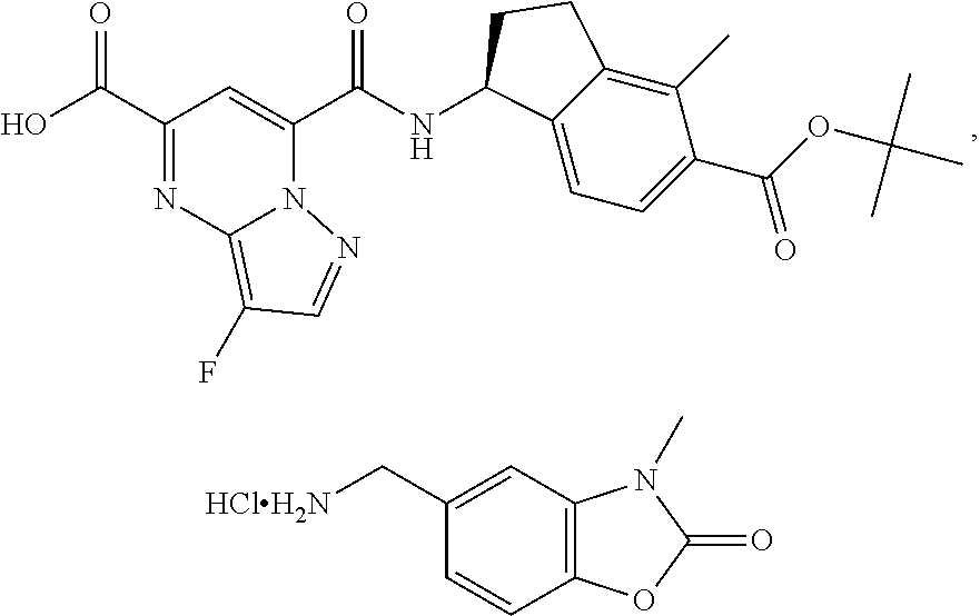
C(=O)(C1=CC(C(=O)O)=NC2=C(F)C=NN21)NC1C2=CC=C(C(OC(C)(C)C)=O)C(C)=C2CC1.C12=C(C=C(C[HClH2N])C=C1)N(C)C(=O)O2
